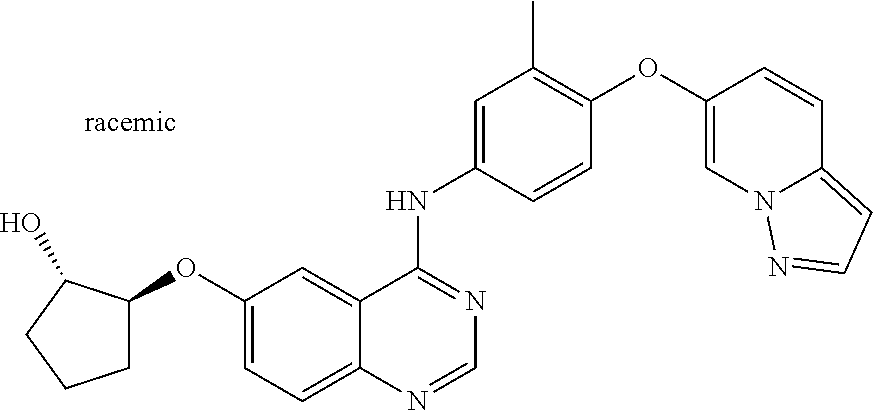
C1(OC2CCCC2O)=CC=C2C(=C1)C(NC1=CC(C)=C(OC3=CN4C(=CC=N4)C=C3)C=C1)=NC=N2
